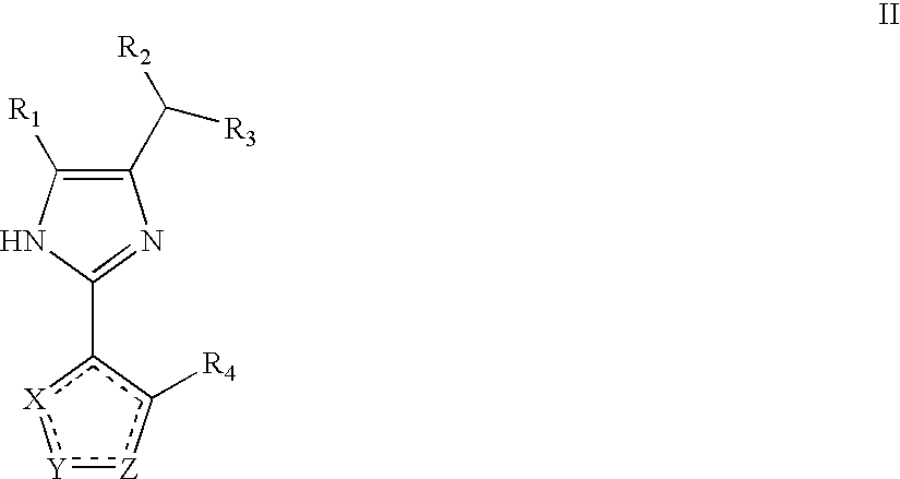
C1(C([R2])[R3])=C([R1])NC(c2[X]:[Y]:[Z]c2[R4])=N1
